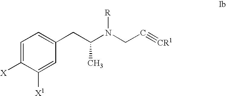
C1=C([X])C([X1])=CC(CC(N(CC#[CR1])[R])C)=C1
